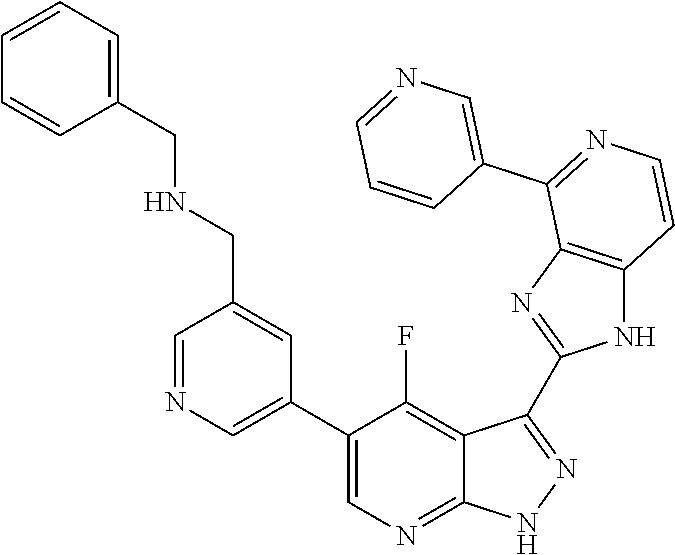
C1=NC=C(C2=CN=C3C(=C2F)C(C2=NC4=C(N2)C=CN=C4C2=CN=CC=C2)=N[N H]3)C=C1CNCC1=CC=CC=C1
